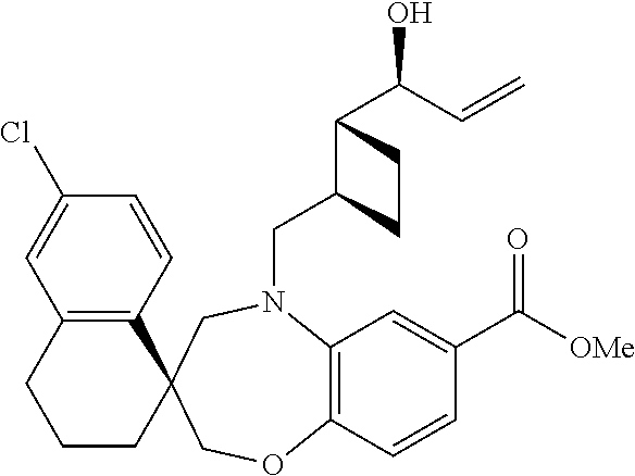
C12=C(C=CC(Cl)=C1)C1(CCC2)COC2=C(N(CC3C(C(O)C=C)CC3)C1)C=C(C([OMe])=O)C=C2
